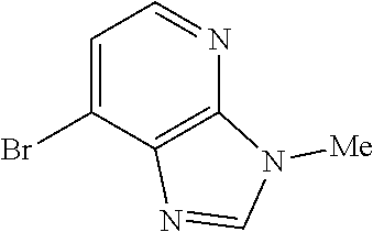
C1=C(Br)C2=C(N=C1)N([Me])C=N2
